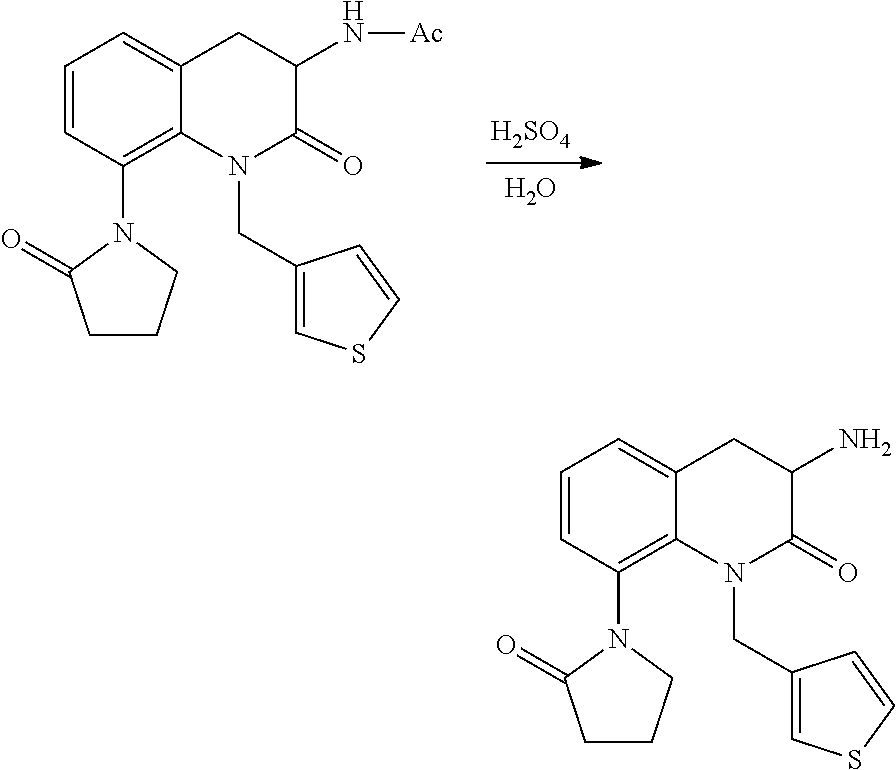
O.[H2SO4].C12=C(N3C(=O)CCC3)C=CC=C1CC(N[Ac])C(=O)N2CC1=CSC=C1.C12=C(N3C(=O)CCC3)C=CC=C1CC(N)C(=O)N2CC1=CSC=C1
